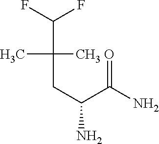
FC(F)C(C)(C)CC(N)C(N)=O
